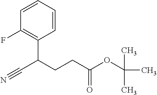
C1=CC=CC(C(CCC(OC(C)(C)C)=O)C#N)=C1F
